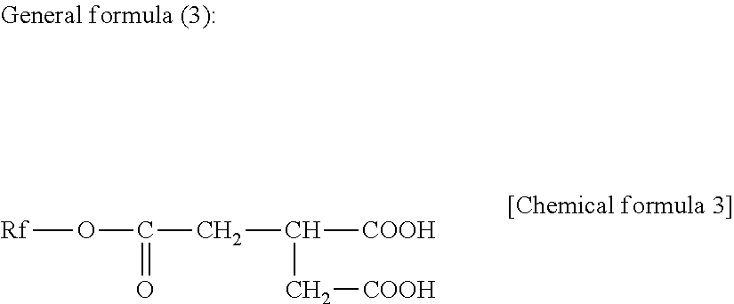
O(C(CC([COOH])C[COOH])=O)[Rf]
